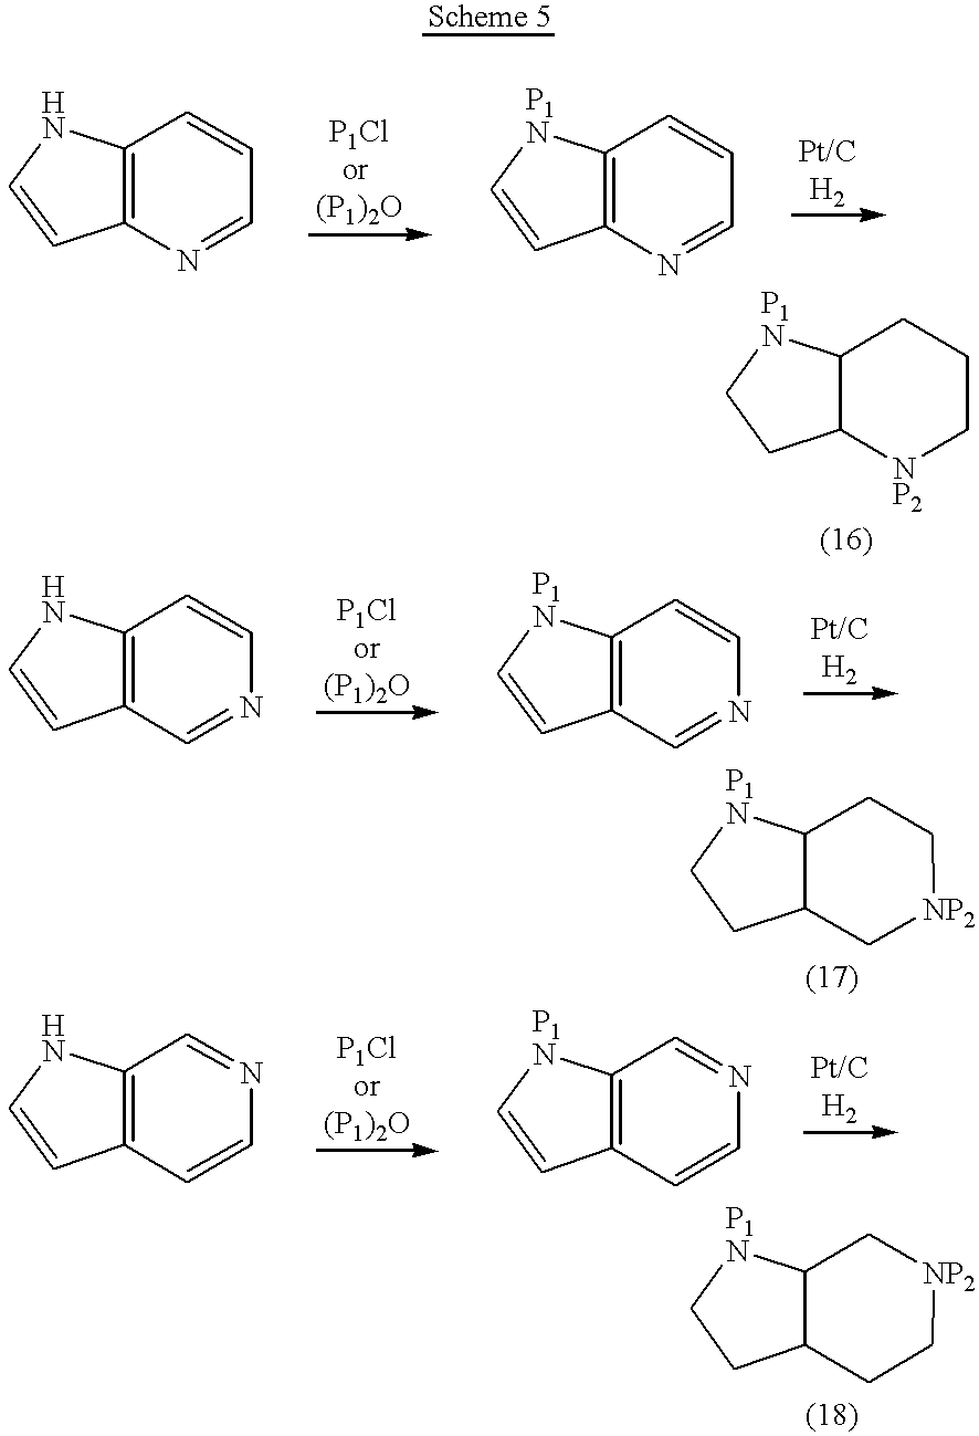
C12=C(N=CC=C1)C=CN2.C12=C(N=CC=C1)C=C[P1N]2.C12C([NP2]CCC1)CC[P1N]2.C12=C(C=NC=C1)C=CN2.C12=C(C=NC=C1)C=C[P1N]2.C12C(C[NP2]CC1)CC[P1N]2.C12=C(C=CN=C1)C=CN2.C12=C(C=CN=C1)C=C[P1N]2.C12C(CC[NP2]C1)CC[P1N]2
